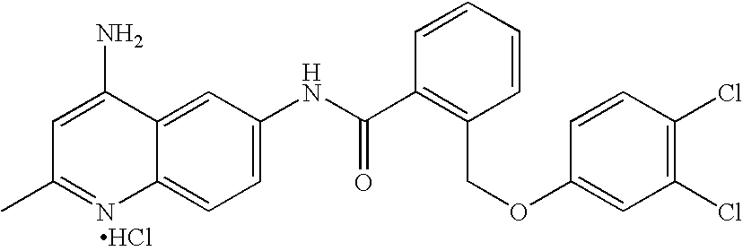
CC1=NC2=CC=C(NC(C3=C(COC4=CC(Cl)=C(Cl)C=C4)C=CC=C3)=O)C=C2C(N)=C1.Cl
